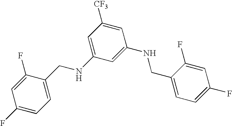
C1(F)=CC=C(CNC2=CC([CF3])=CC(NCC3=CC=C(F)C=C3F)=C2)C(F)=C1
